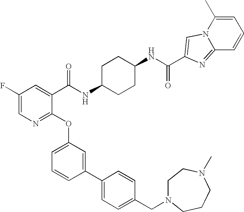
C1(F)=CN=C(OC2=CC=CC(C3=CC=C(CN4CCN(C)CCC4)C=C3)=C2)C(C(NC2CCC(NC(=O)C3=CN4C(C)=CC=CC4=N3)CC2)=O)=C1
